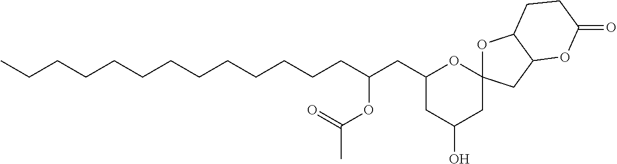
C(CCCCCCCCCCCC(CC1CC(O)CC2(O1)OC1C(C2)OC(=O)CC1)OC(C)=O)C
